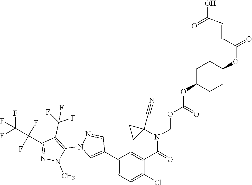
N1(C)C(N2C=C(C3=CC=C(Cl)C(C(N(COC(OC4CCC(OC(C=CC(=O)O)=O)CC4)=O)C4(C#N)CC4)=O)=C3)C=N2)=C(C(F)(F)F)C(C(F)(C(F)(F)F)F)=N1
